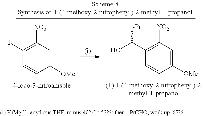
C1([OMe])=CC([NO2])=C(I)C=C1.C1([OMe])=CC([NO2])=C(C(O)[i-Pr])C=C1
